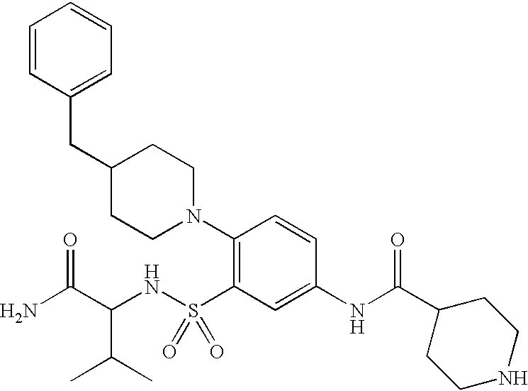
C1=CC(CC2CCN(C3=C(S(NC(C(N)=O)C(C)C)(=O)=O)C=C(NC(=O)C4CCNCC4)C=C3)CC2)=CC=C1
